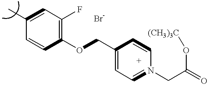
C1(C)=CC(F)=C(OCC2=CC=N(CC(=O)O[(CH3)3C])C=C2)C=C1
